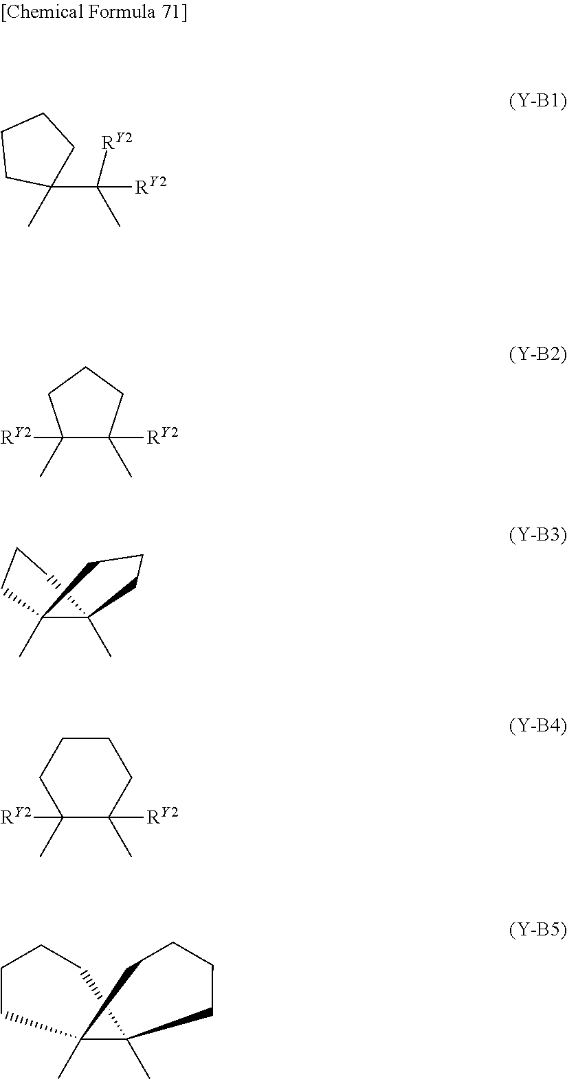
C1(C(C)([RY2])[RY2])(C)CCCC1.C1(C)([RY2])C(C)([RY2])CCC1.C12(C)C(C)(CCC1)CCC2.C1(C)([RY2])C(C)([RY2])CCCC1.CC12CCCCC1(C)CCCC2
